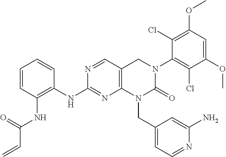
C12=C(C=NC(NC3=C(NC(C=C)=O)C=CC=C3)=N1)CN(C1=C(Cl)C(OC)=CC(OC)=C1Cl)C(=O)N2CC1=CC=NC(N)=C1
